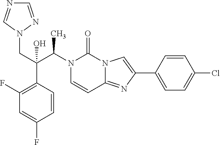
N1(C(C(CN2N=CN=C2)(C2=C(F)C=C(F)C=C2)O)C)C=CC2=NC(C3=CC=C(Cl)C=C3)=CN2C1=O
